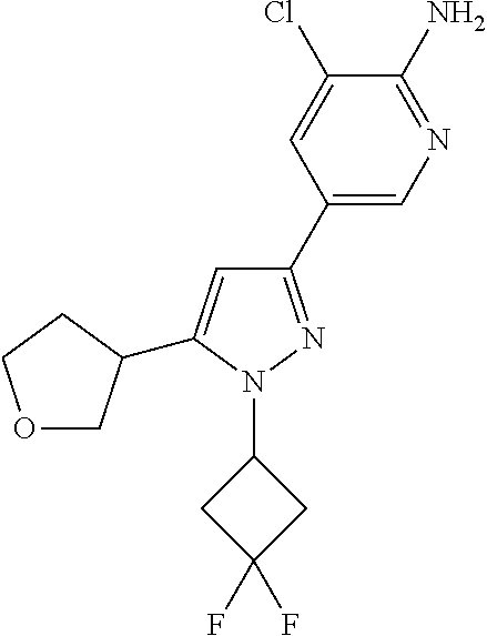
C1(C2=CN=C(N)C(Cl)=C2)=NN(C2CC(F)(F)C2)C(C2COCC2)=C1
